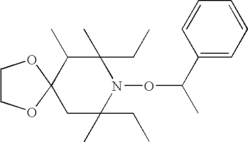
C1(CC)(C)C(C)C2(CC(CC)(C)N1OC(C)C1=CC=CC=C1)OCCO2
